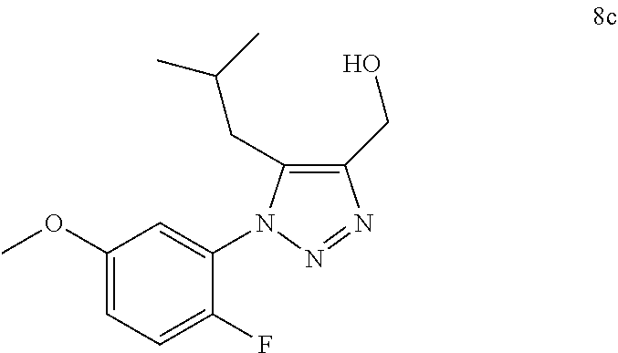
C1(CO)=C(CC(C)C)N(C2=CC(OC)=CC=C2F)N=N1
